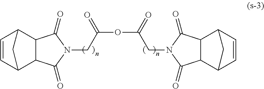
C1=CC2C3C(C1C2)C(=O)N(CC(=O)OC(CN1C(=O)C2C4C=CC(C2C1=O)C4)=O)C3=O
